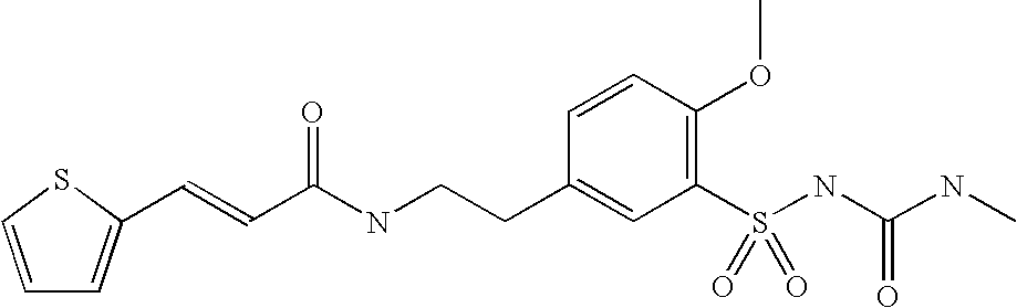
C(C(NCCC1=CC(S(NC(NC)=O)(=O)=O)=C(OC)C=C1)=O)=CC1=CC=CS1
